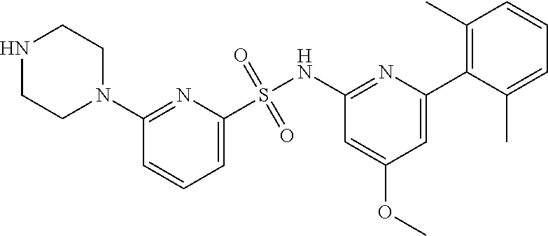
N1CCN(C2=NC(S(NC3=NC(C4=C(C)C=CC=C4C)=CC(OC)=C3)(=O)=O)=CC=C2)CC1
